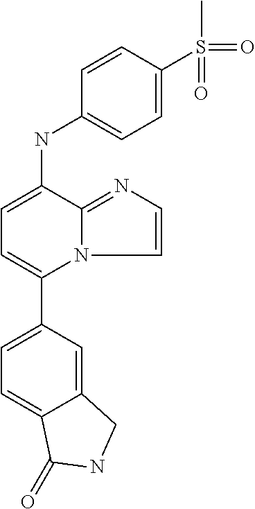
C12=CC(C3=CC=C(NC4=CC=C(S(C)(=O)=O)C=C4)C4=NC=CN34)=CC=C1C(=O)NC2
